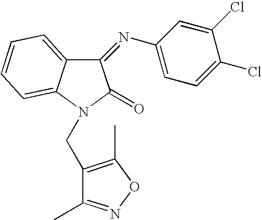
C12=CC=CC=C1N(CC1=C(C)ON=C1C)C(=O)C2=NC1=CC=C(Cl)C(Cl)=C1
